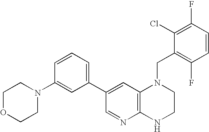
C12=C(C=C(C3=CC=CC(N4CCOCC4)=C3)C=N1)N(CC1=C(F)C=CC(F)=C1Cl)CCN2
